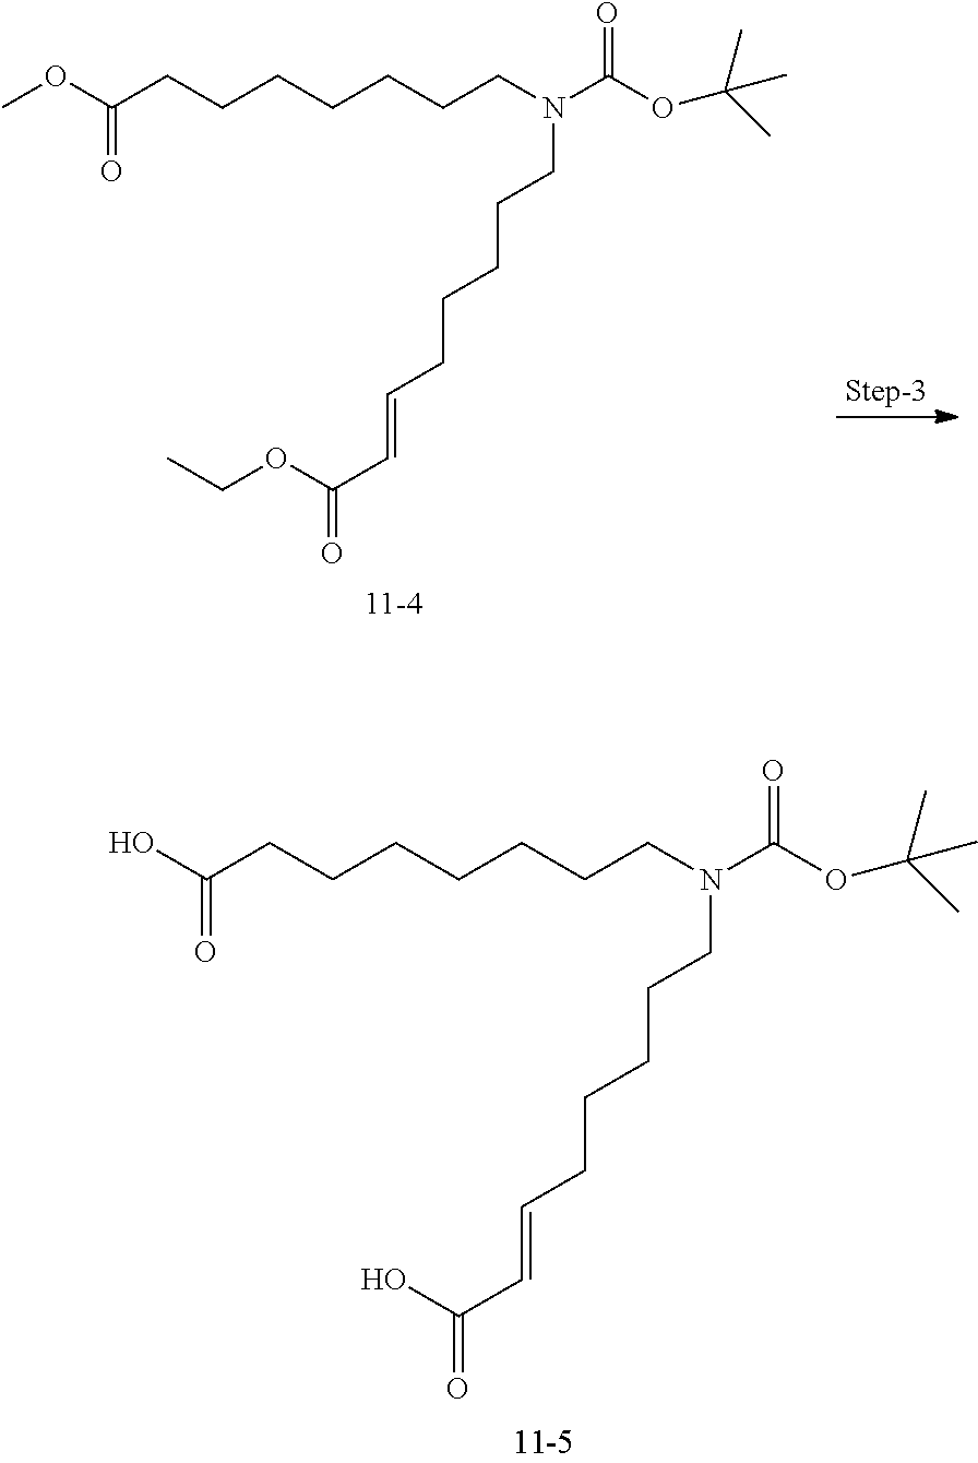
CCOC(C=CCCCCCN(CCCCCCCC(OC)=O)C(OC(C)(C)C)=O)=O.OC(C=CCCCCCN(CCCCCCCC(O)=O)C(OC(C)(C)C)=O)=O
